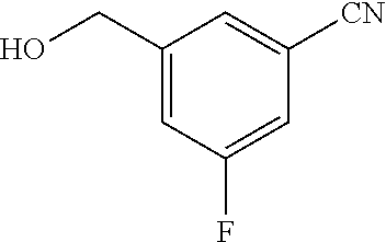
C1(CO)=CC(F)=CC([CN])=C1
